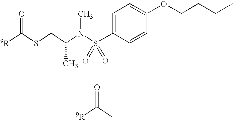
O=C(SCC(N(S(C1=CC=C(OCCCC)C=C1)(=O)=O)C)C)[9R].O=C(C)[9R]
